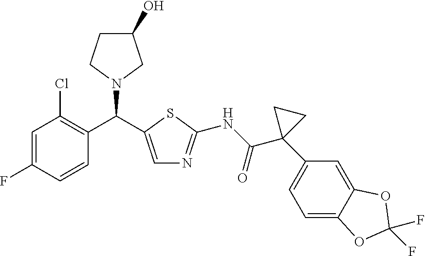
C1=C(F)C=CC(C(N2CC(O)CC2)C2=CN=C(NC(C3(C4=CC=C5C(=C4)OC(F)(F)O5)CC3)=O)S2)=C1Cl
